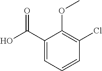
C1(C(O)=O)=CC=CC(Cl)=C1OC
